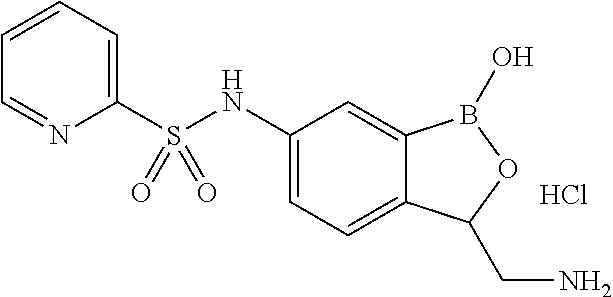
C1(NS(C2=CC=CC=N2)(=O)=O)=CC=C2C(=C1)B(O)OC2CN.Cl
